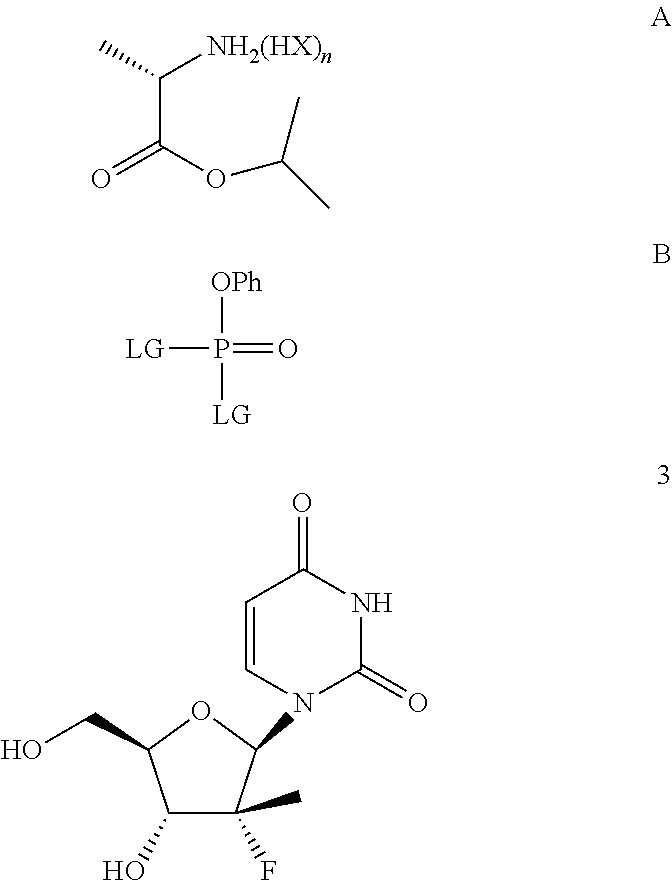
CC([NH2(HX)n])C(OC(C)C)=O.[OPh]P([LG])(=O)[LG].C1=CN(C2C(F)(C)C(O)C(CO)O2)C(=O)NC1=O
